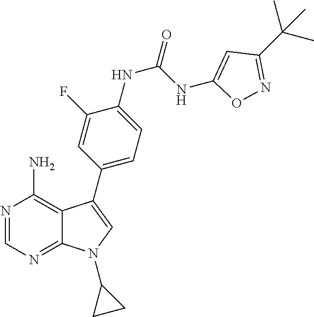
N1=CN=C2C(=C1N)C(C1=CC=C(NC(=O)NC3=CC(C(C)(C)C)=NO3)C(F)=C1)=CN2C1CC1
